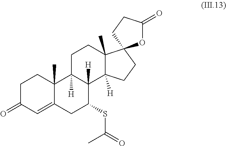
C1C(=O)C=C2C(C)(C1)C1([H])C([H])(C(SC(=O)C)C2)C2([H])C(C)(CC1)C1(CC2)OC(=O)CC1
